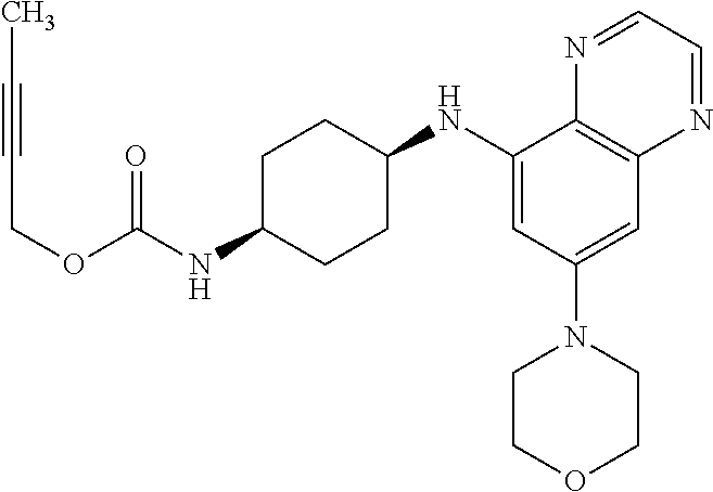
C1(NC2CCC(NC(OCC#CC)=O)CC2)=CC(N2CCOCC2)=CC2=C1N=CC=N2
